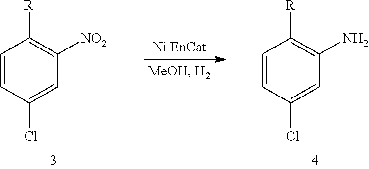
C1=CC(Cl)=CC([NO2])=C1[R].C1=CC(Cl)=CC(N)=C1[R]
